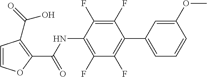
C1=COC(C(NC2=C(F)C(F)=C(C3=CC=CC(OC)=C3)C(F)=C2F)=O)=C1C(O)=O
